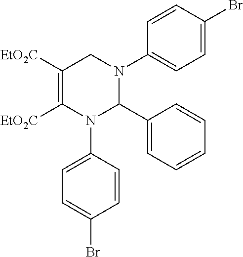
C1([EtO2C])=C([EtO2C])N(C2=CC=C(Br)C=C2)C(C2=CC=CC=C2)N(C2=CC=C(Br)C=C2)C1
